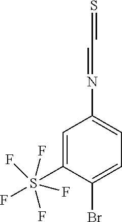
C1(S(F)(F)(F)(F)F)=CC(N=CC=S)=CC=C1Br
